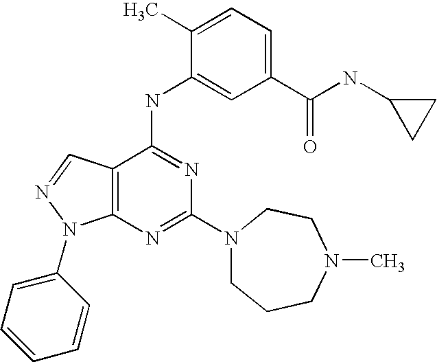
C12=C(C(NC3=CC(C(NC4CC4)=O)=CC=C3C)=NC(N3CCN(C)CCC3)=N1)C=NN2C1=CC=CC=C1
